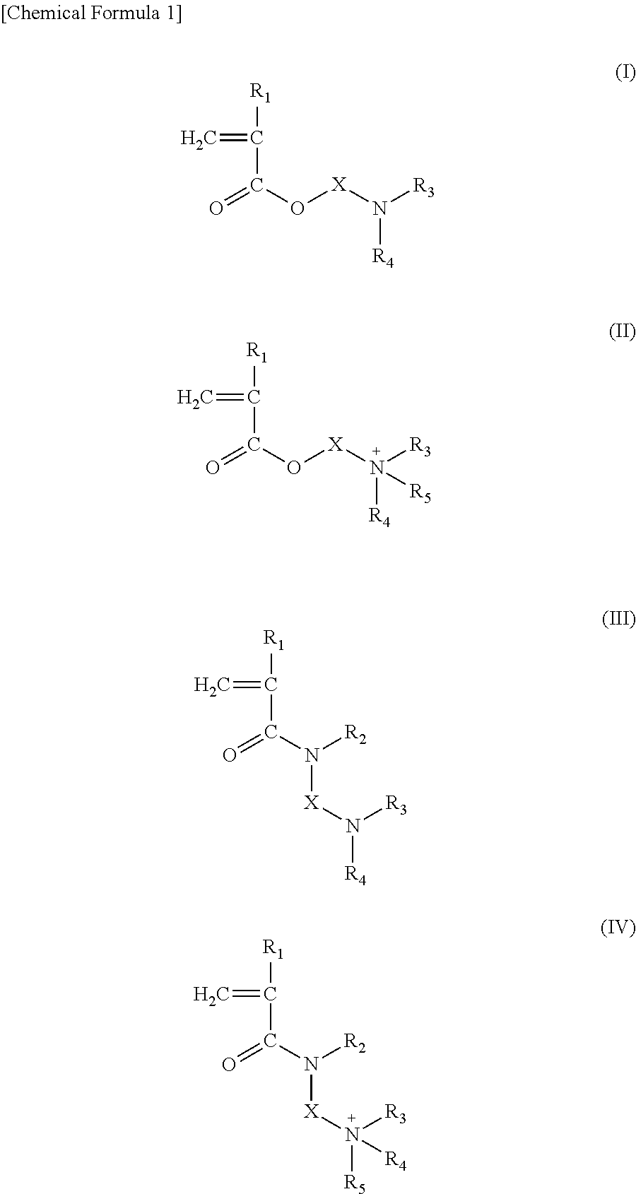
C=C([R1])C(O[X]N([R3])[R4])=O.C=C([R1])C(O[X]N([R3])([R4])[R5])=O.C=C([R1])C(N([R2])[X]N([R4])[R3])=O.C=C([R1])C(N([R2])[X]N([R5])([R3])[R4])=O
